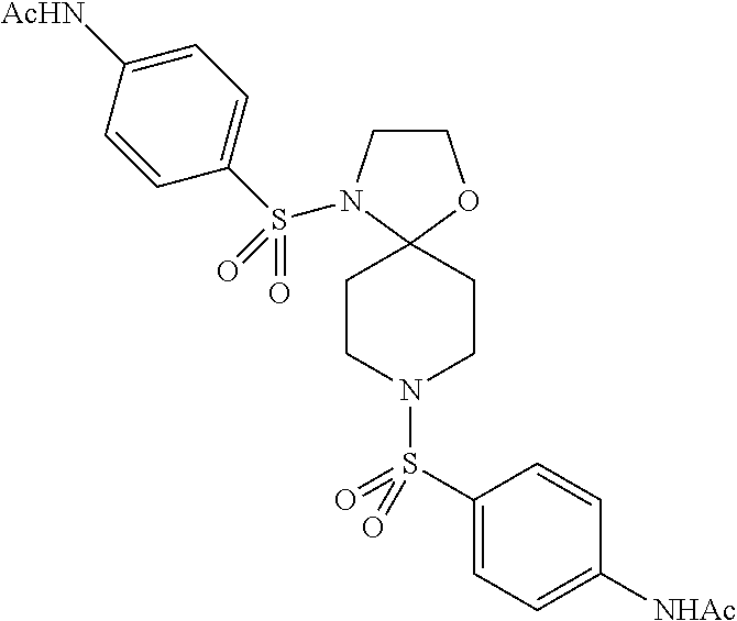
C1CN(S(C2=CC=C([AcHN])C=C2)(=O)=O)C2(O1)CCN(S(C1=CC=C([NHAc])C=C1)(=O)=O)CC2
